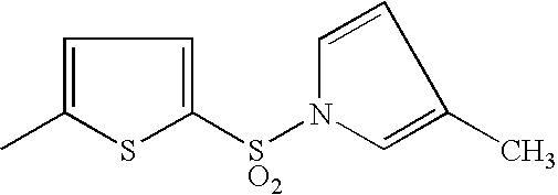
C1=C(C)SC([SO2]N2C=CC(C)=C2)=C1
